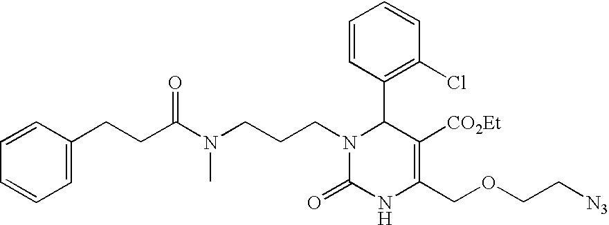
C1=CC(C2C([CO2Et])=C(COCC[N3])NC(=O)N2CCCN(C(CCC2=CC=CC=C2)=O)C)=C(Cl)C=C1
